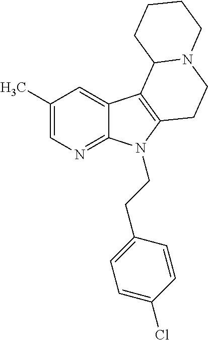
C1(C)=CN=C2C(=C1)C1=C(N2CCC2=CC=C(Cl)C=C2)CCN2C1CCCC2
